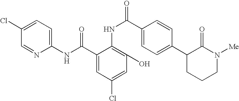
C1(NC(C2=CC(Cl)=CC(O)=C2NC(C2=CC=C(C3CCCN([Me])C3=O)C=C2)=O)=O)=CC=C(Cl)C=N1
